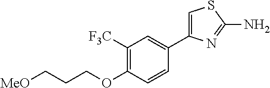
C1([F3C])=C(OCCC[MeO])C=CC(C2=CSC(N)=N2)=C1
